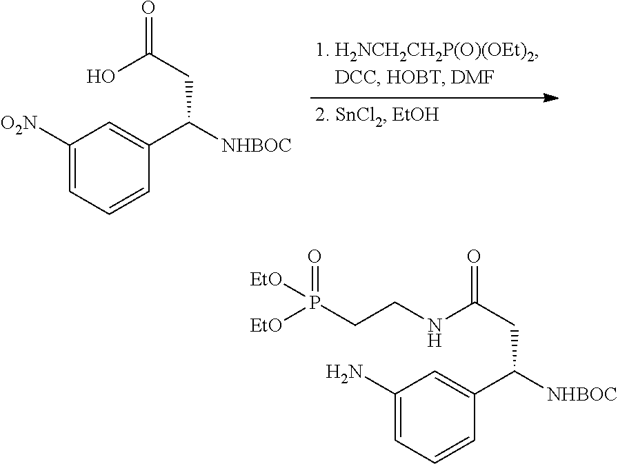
C1([O2N])=CC=CC(C([NHBOC])CC(O)=O)=C1.C1(N)=CC=CC(C([NHBOC])CC(NCCP([EtO])([EtO])=O)=O)=C1
